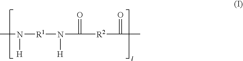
CN([R1]N([H])C(=O)[R2]C(=O)C)[H]
